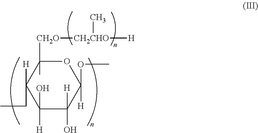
C1(OC)([H])OC(C)([CH2O][CH2CHO]([H])C)C([H])(CC)C(O)([H])C1([H])O
